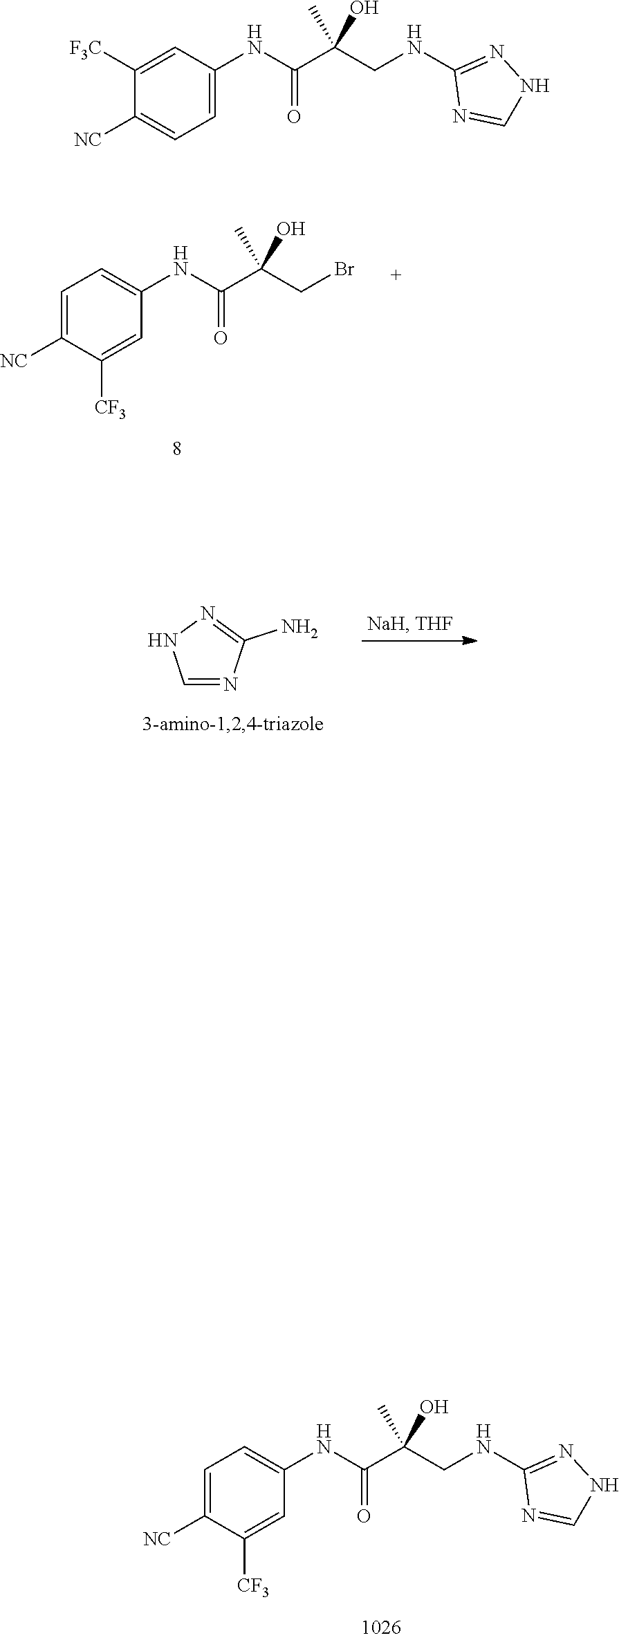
C1=C([NC])C([CF3])=CC(NC(=O)C(O)(CBr)C)=C1.N(C1=NNC=N1)CC(C(NC1=CC=C([NC])C([CF3])=C1)=O)(O)C.C1=NC(N)=NN1.C1=C(NC(=O)C(O)(CNC2=NNC=N2)C)C=C([F3C])C([NC])=C1
